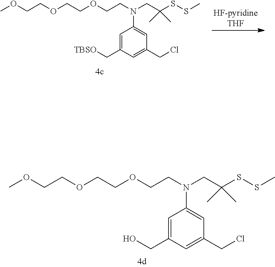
C1=C(CO)C=C(CCl)C=C1N(CCOCCOCCOC)CC(SSC)(C)C.C1=C(C[TBSO])C=C(CCl)C=C1N(CCOCCOCCOC)CC(SSC)(C)C
